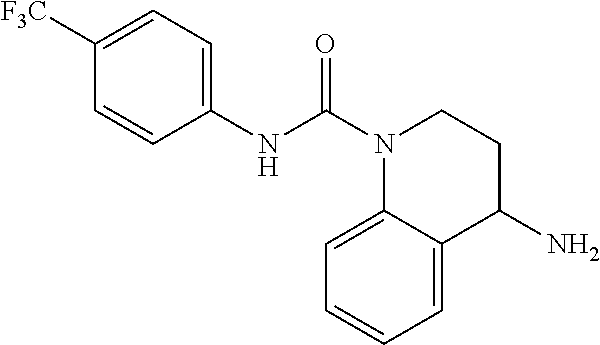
C1=C2C(=CC=C1)C(N)CCN2C(NC1=CC=C([F3C])C=C1)=O
